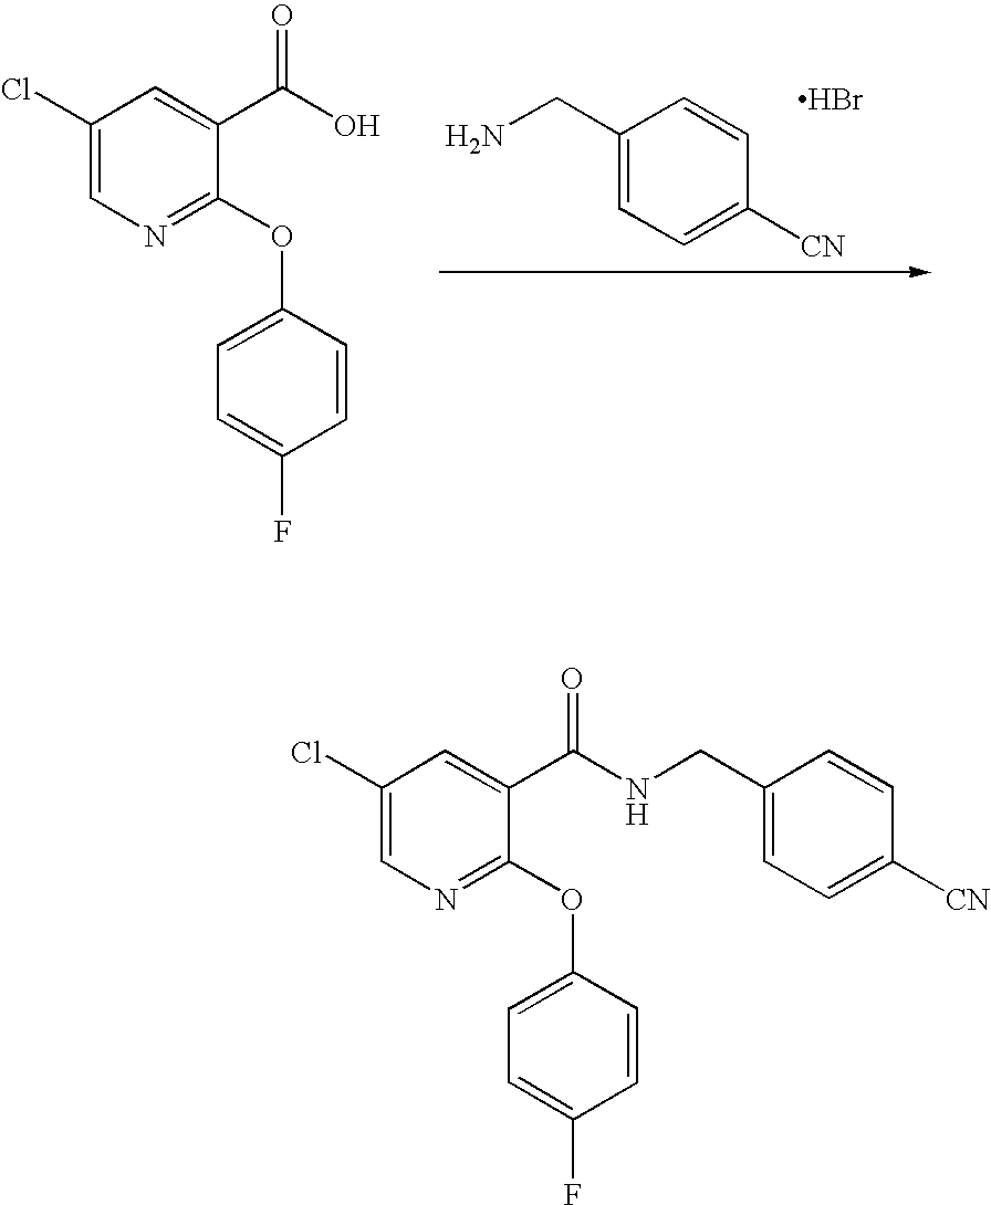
C1(CN)=CC=C([CN])C=C1.Br.C1(Cl)=CN=C(OC2=CC=C(F)C=C2)C(C(O)=O)=C1.C1(Cl)=CN=C(OC2=CC=C(F)C=C2)C(C(NCC2=CC=C([CN])C=C2)=O)=C1
